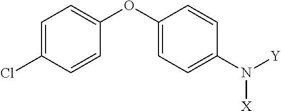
C1=C(Cl)C=CC(OC2=CC=C(N([Y])[X])C=C2)=C1
